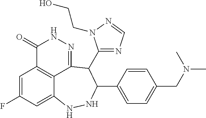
C1=C(F)C=C2C3=C1C(=O)NN=C3C(C1=NC=NN1CCO)C(C1=CC=C(CN(C)C)C=C1)NN2
